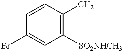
C1=CC(Br)=CC([SO2NHCH3])=C1C
